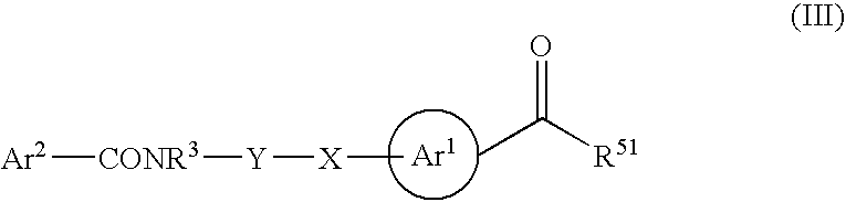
CC([R51])=O.C[X][Y][CONR3][Ar2]
